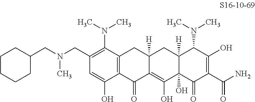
C1(CN(CC2CCCCC2)C)=C(N(C)C)C2=C(C(O)=C1)C(=O)C1=C(O)C3(O)C([H])(CC1([H])C2)C(N(C)C)C(O)=C(C(N)=O)C3=O
